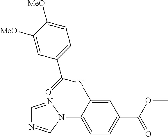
C1=NN(C2=CC=C(C(OC)=O)C=C2NC(C2=CC=C([MeO])C([MeO])=C2)=O)C=N1
